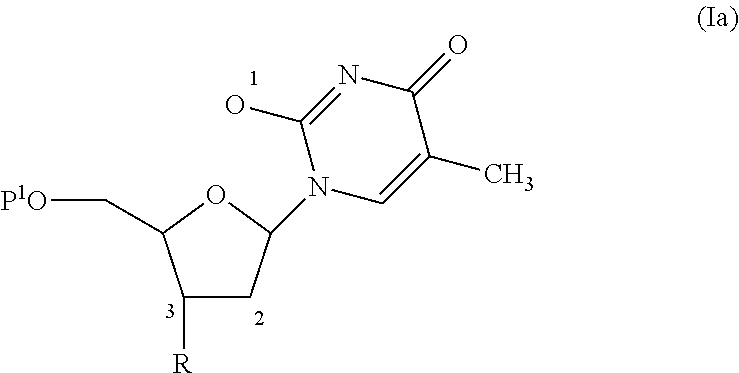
C1([R])CC(N2C=C(C)C(=O)N=C2O)OC1C[P1O]
